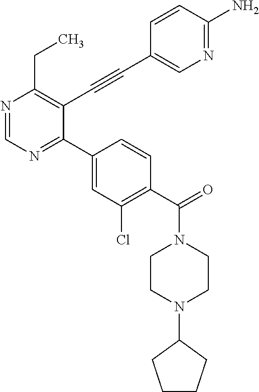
N1=CN=C(C2=CC(Cl)=C(C(=O)N3CCN(C4CCCC4)CC3)C=C2)C(C#CC2=CN=C(N)C=C2)=C1CC
